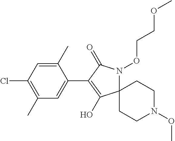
C12(N(OCCOC)C(=O)C(C3=CC(C)=C(Cl)C=C3C)=C1O)CCN(OC)CC2
